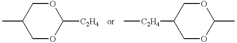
CC1COC([C2H4])OC1.C1OC(C)OCC1[C2H4]C
